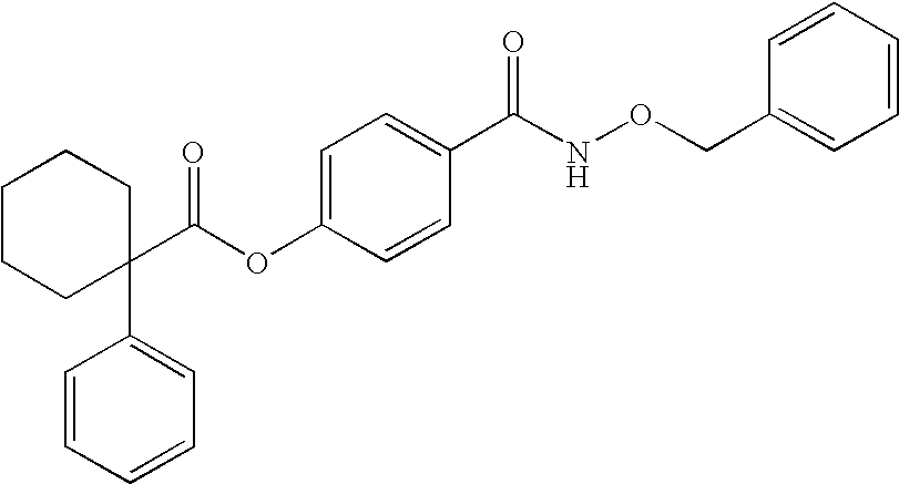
C1=C(OC(C2(C3=CC=CC=C3)CCCCC2)=O)C=CC(C(NOCC2=CC=CC=C2)=O)=C1
